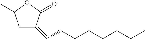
C1C(=CCCCCCCC)C(=O)OC1C
